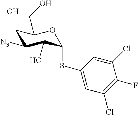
C1(O)C([N3])C(O)C(SC2=CC(Cl)=C(F)C(Cl)=C2)OC1CO
